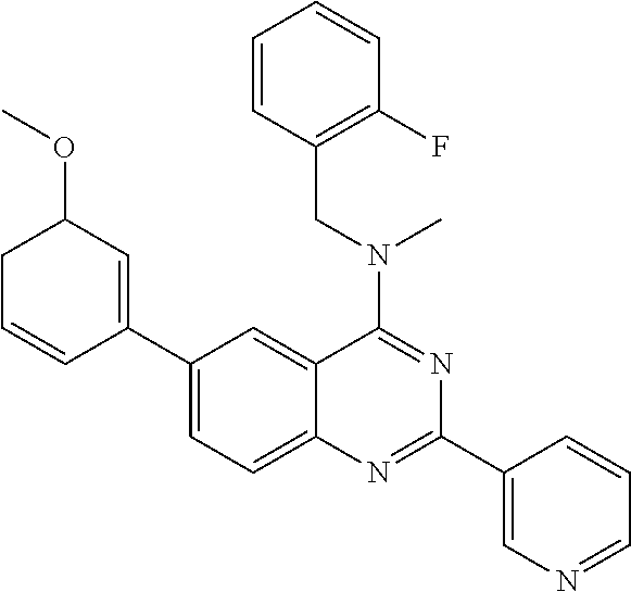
C1(C2=CC(OC)CC=C2)=CC=C2C(=C1)C(N(C)CC1=C(F)C=CC=C1)=NC(C1=CN=CC=C1)=N2
